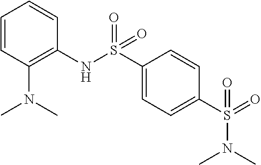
C1=CC(N(C)C)=C(NS(C2=CC=C(S(=O)(N(C)C)=O)C=C2)(=O)=O)C=C1
